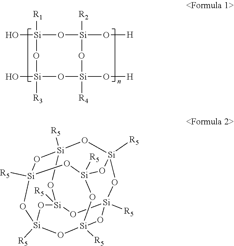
O[Si]1([R1])O[Si](O[H])([R2])O[Si](O[H])([R4])O[Si](O)([R3])O1.O1[Si]2([R5])O[Si]3([R5])O[Si]4([R5])O[Si]1([R5])O[Si]1([R5])O[Si]([R5])(O[Si]([R5])(O[Si]([R5])(O4)O1)O3)O2
